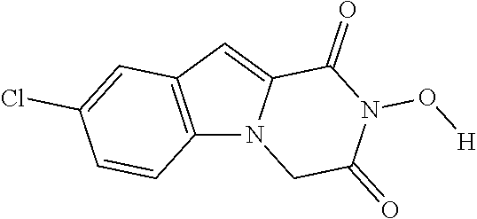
C12=C(C=C3N1CC(=O)N(O[H])C3=O)C=C(Cl)C=C2
